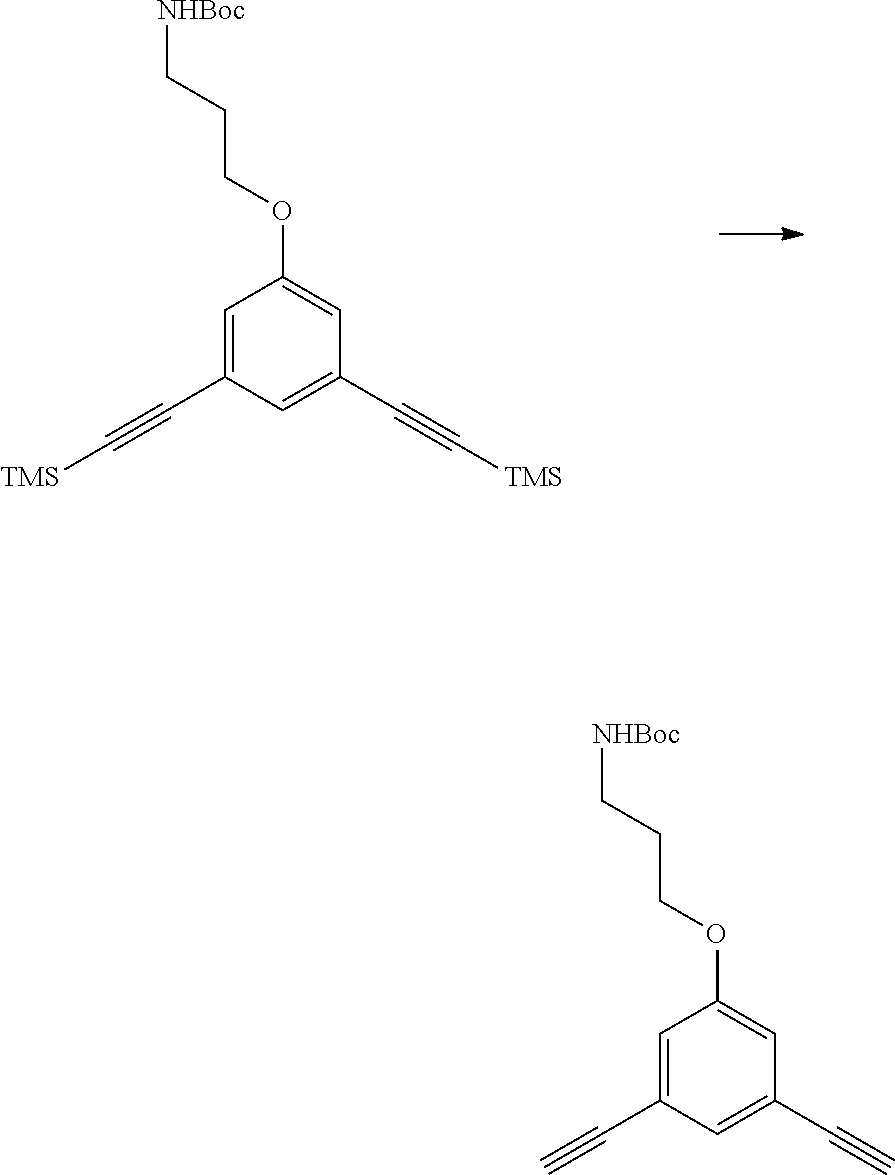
C1=C(C#C[TMS])C=C(C#C[TMS])C=C1OCCC[NHBoc].C1=C(C#C)C=C(C#C)C=C1OCCC[NHBoc]
